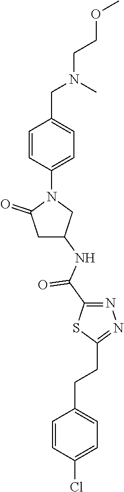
C1=CC(N2C(=O)CC(NC(C3=NN=C(CCC4=CC=C(Cl)C=C4)S3)=O)C2)=CC=C1CN(CCOC)C
